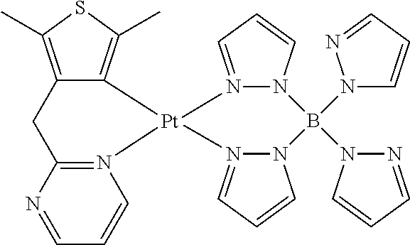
N12=CC=CN1B(N1N=CC=C1)(N1C=CC=N1)N1N(=CC=C1)[Pt]21N2=C(N=CC=C2)CC2=C(C)SC(C)=C21
